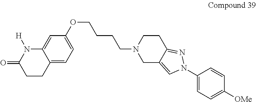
C1CC2=CC=C(OCCCCN3CC4=CN(C5=CC=C([OMe])C=C5)N=C4CC3)C=C2N([H])C1=O
